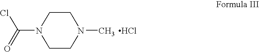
ClC(N1CCN(C)CC1)=O.Cl
